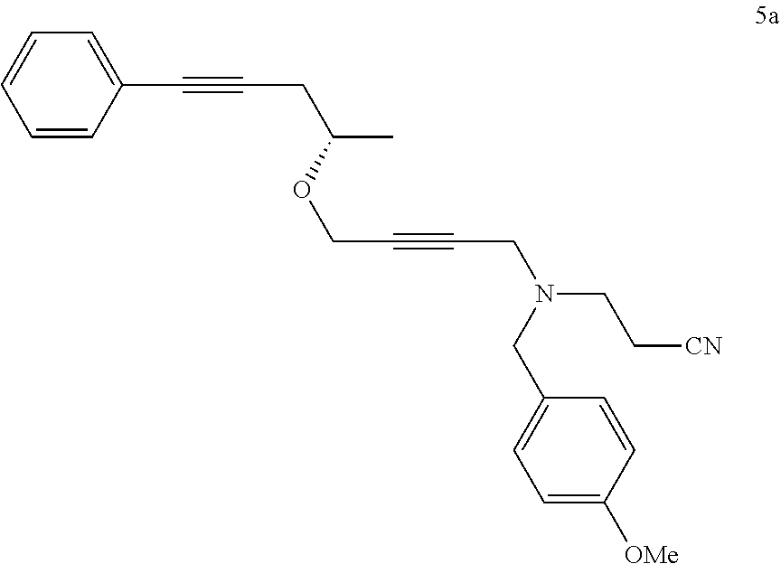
C1=CC(C#CCC(C)OCC#CCN(CC[CN])CC2=CC=C([OMe])C=C2)=CC=C1
